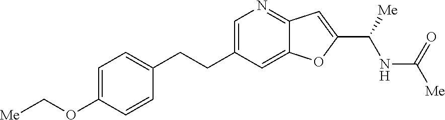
C(OC1=CC=C(CCC2=CN=C3C(=C2)OC(C([Me])NC(=O)[Me])=C3)C=C1)[Me]
